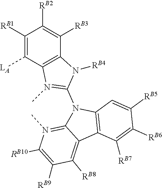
C1([RB7])=C([RB6])C([RB5])=CC2=C1C1=C([RB8])C([RB9])=C([RB10])N(C)=C1N2C1=N(C)C2=C(C([RB3])=C([RB2])C([RB1])=C2[LA])N1[RB4]
